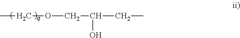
CCOCC(O)CC
